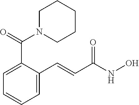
C1=C(C=CC(NO)=O)C(C(=O)N2CCCCC2)=CC=C1
